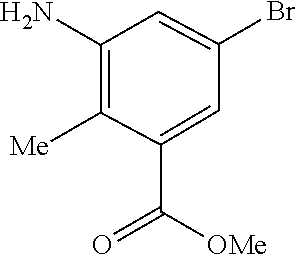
C1=C(Br)C=C(C([OMe])=O)C([Me])=C1N
